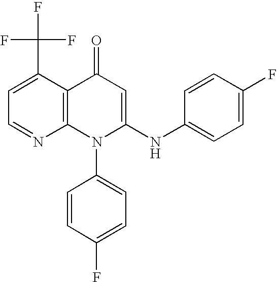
C1=NC2=C(C(C(F)(F)F)=C1)C(=O)C=C(NC1=CC=C(F)C=C1)N2C1=CC=C(F)C=C1
